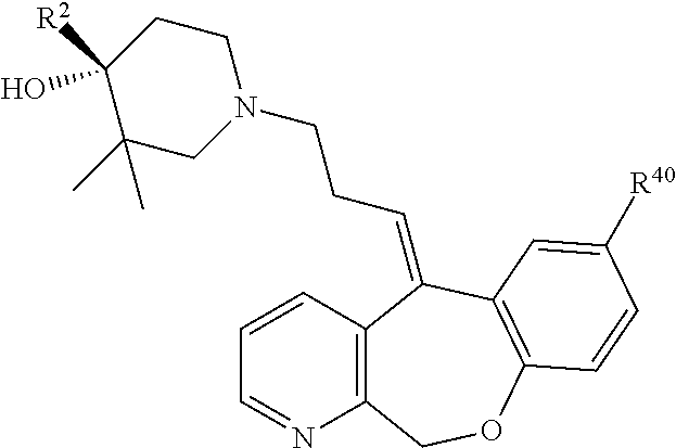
C1=NC2=C(C=C1)C(=CCCN1CCC(O)([R2])C(C)(C)C1)C1=C(OC2)C=CC([R40])=C1
